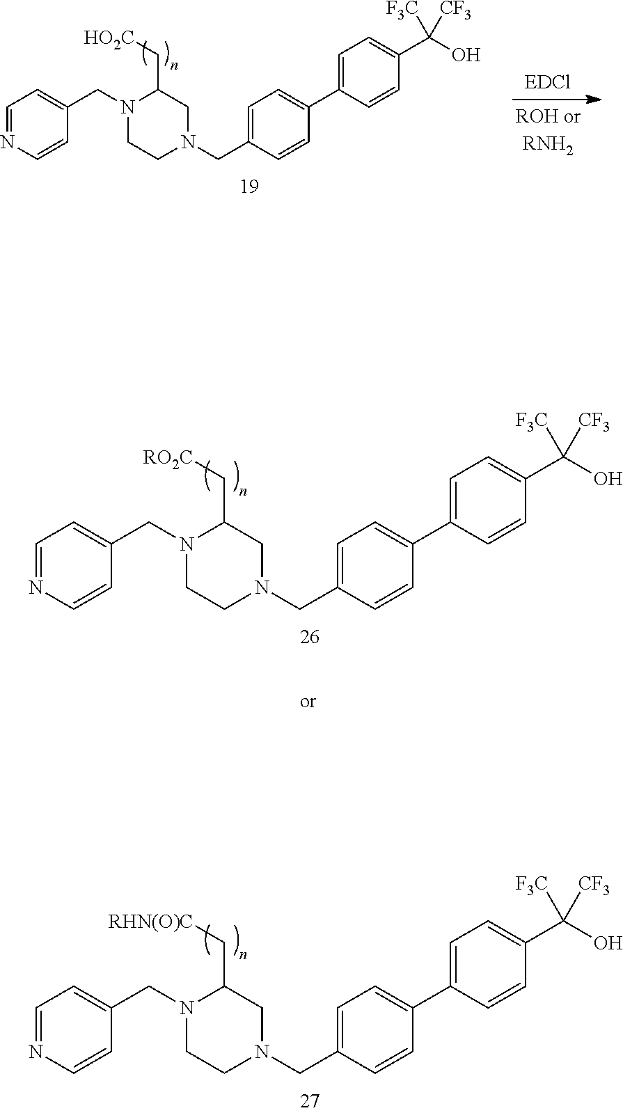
C1=C(CN2CC(C[HO2C])N(CC3=CC=NC=C3)CC2)C=CC(C2=CC=C(C(O)([CF3])[F3C])C=C2)=C1.C1=C(CN2CC(C[RO2C])N(CC3=CC=NC=C3)CC2)C=CC(C2=CC=C(C(O)([CF3])[F3C])C=C2)=C1.C1=C(CN2CC(C[RHN(O)C])N(CC3=CC=NC=C3)CC2)C=CC(C2=CC=C(C(O)([CF3])[F3C])C=C2)=C1
